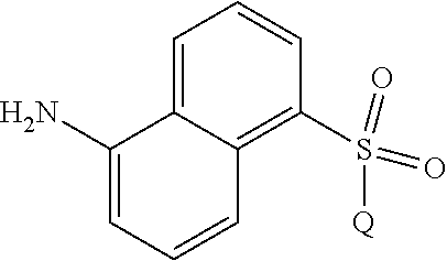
C1=C2C(=C(S(=O)(=O)[Q])C=C1)C=CC=C2N
